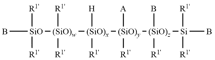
[(SiO)w]([(SiO)x]([(SiO)y]([R1'])([(SiO)z]([R1'])(B)[Si]([R1'])([R1'])B)[A])([R1'])[H])([R1'])([R1'])[SiO]([R1'])([R1'])B
